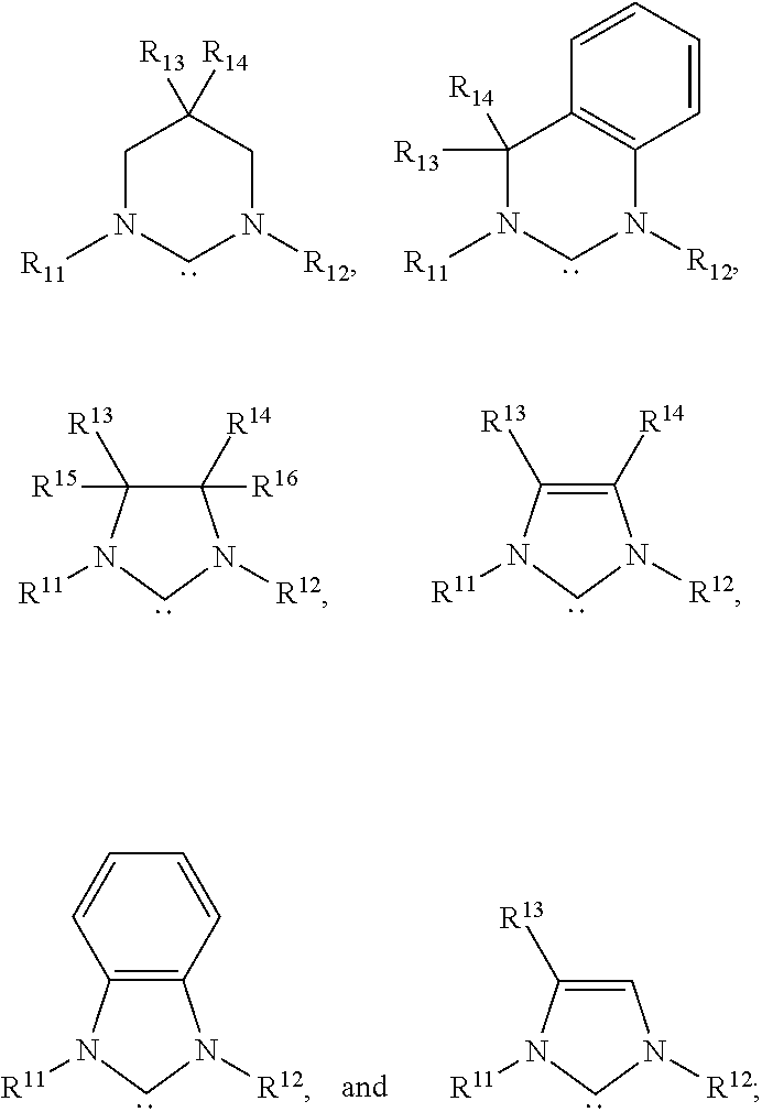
C1N([R11])CN([R12])CC1([R13])[R14].C1([R13])([R14])N([R11])CN([R12])C2=C1C=CC=C2.C1([R14])([R16])C([R13])([R15])N([R11])CN1[R12].C1([R14])=C([R13])N([R11])CN1[R12].C12=C(N([R11])CN1[R12])C=CC=C2.C1=C([R13])N([R11])CN1[R12]
